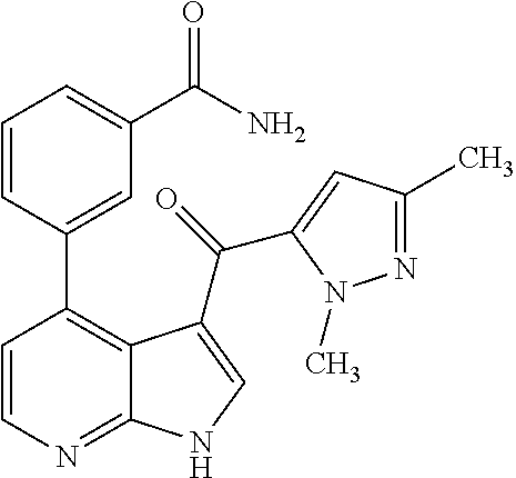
C12=NC=CC(C3=CC(C(N)=O)=CC=C3)=C1C(C(=O)C1=CC(C)=NN1C)=CN2
